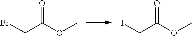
O=C(OC)CBr.O=C(OC)CI
